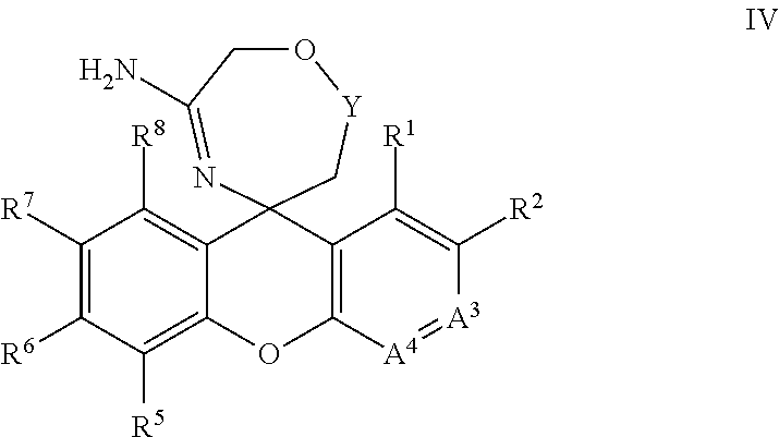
C1([R7])=C([R6])C([R5])=C2C(=C1[R8])C1(C3=C(O2)[A4]=[A3]C([R2])=C3[R1])C[Y]OCC(N)=N1
